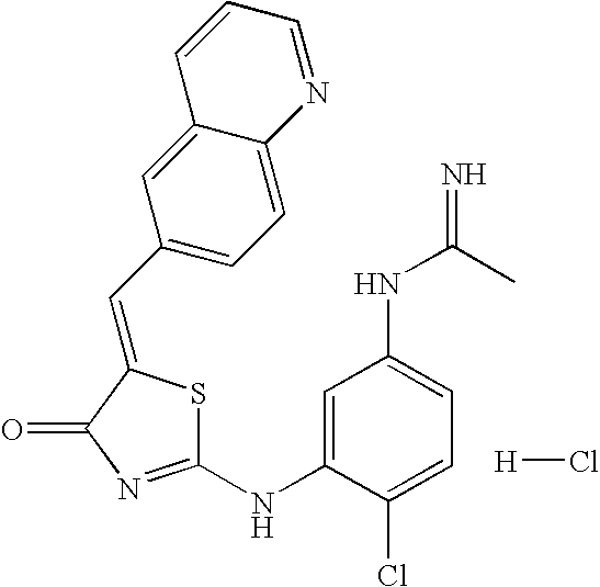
C1(C=C2SC(NC3=CC(NC(C)=N)=CC=C3Cl)=NC2=O)=CC=C2C(=C1)C=CC=N2.[H]Cl
